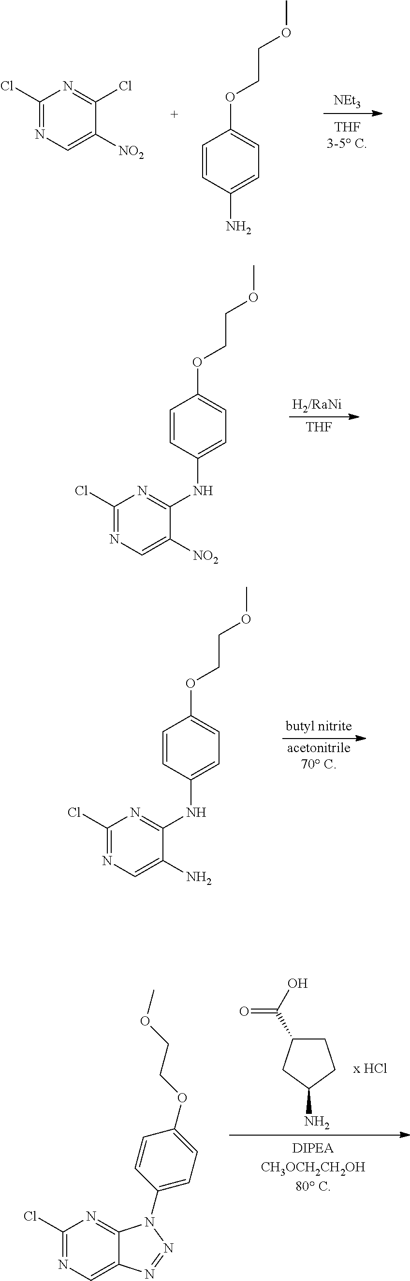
C1(Cl)=NC=C([NO2])C(Cl)=N1.C1=CC(N)=CC=C1OCCOC.[NEt3].C1=CC(NC2=NC(Cl)=NC=C2[NO2])=CC=C1OCCOC.[H2/RaNi].[THF].C1=CC(NC2=NC(Cl)=NC=C2N)=CC=C1OCCOC.[butyl nitrite].[acetonitrile70 C].C1C(C(O)=O)CC(N)C1.C1(Cl)=NC=C2C(=N1)N(C1=CC=C(OCCOC)C=C1)N=N2
